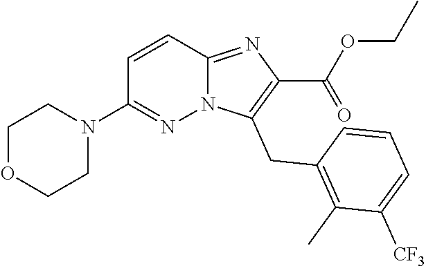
C1OCCN(C2=NN3C(=NC(C(=O)OCC)=C3CC3=C(C)C([CF3])=CC=C3)C=C2)C1
